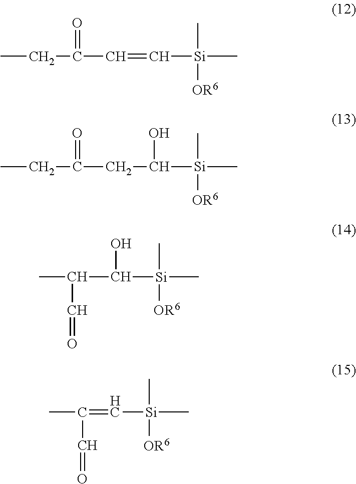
CCC(C=C[Si](C)(C)[OR6])=O.CCC(CC([Si](C)(C)[OR6])O)=O.CC(C([Si](C)(C)[OR6])O)C=O.CC(=C[Si](C)(C)[OR6])C=O
